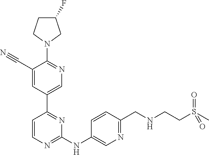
C1(F)CCN(C2=NC=C(C3=NC(NC4=CN=C(CNCCS(C)(=O)=O)C=C4)=NC=C3)C=C2C#N)C1
